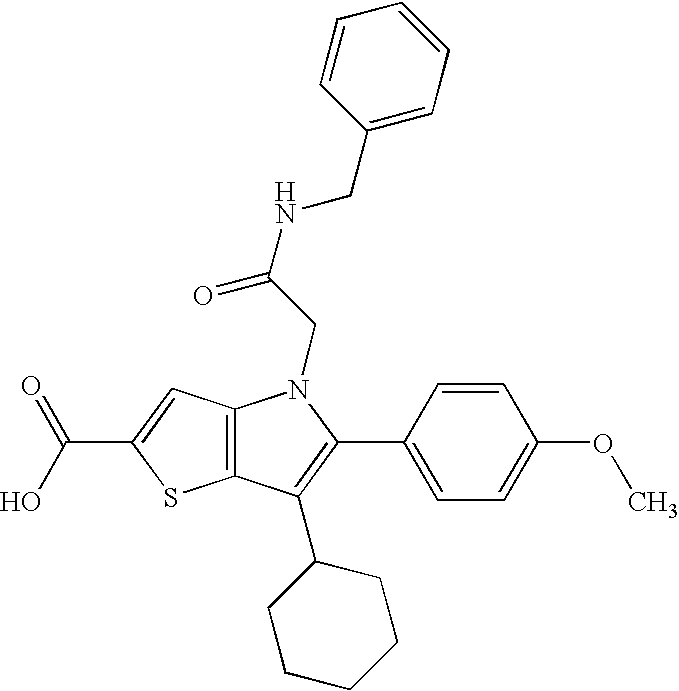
C12=C(C(C3CCCCC3)=C(C3=CC=C(OC)C=C3)N1CC(NCC1=CC=CC=C1)=O)SC(C(O)=O)=C2
